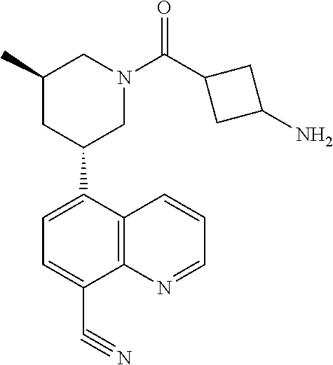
C1=C(C2CN(C(=O)C3CC(N)C3)CC(C)C2)C2=C(C(C#N)=C1)N=CC=C2
